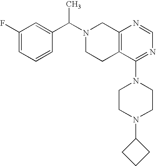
C1(C(N2CCC3=C(C2)N=CN=C3N2CCN(C3CCC3)CC2)C)=CC(F)=CC=C1
